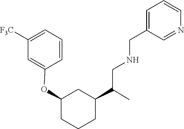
C1=C([F3C])C=C(OC2CCCC(C(CNCC3=CC=CN=C3)C)C2)C=C1
